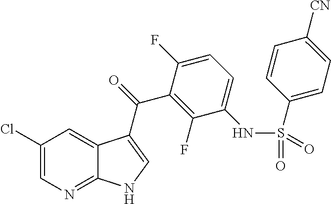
C1(Cl)=CN=C2C(=C1)C(C(=O)C1=C(F)C(NS(C3=CC=C([CN])C=C3)(=O)=O)=CC=C1F)=CN2
